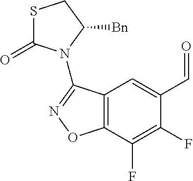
C12=C(C(F)=C(F)C(C=O)=C1)ON=C2N1C([Bn])CSC1=O
